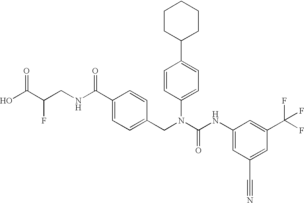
OC(C(CNC(C1=CC=C(CN(C(NC2=CC(C#N)=CC(C(F)(F)F)=C2)=O)C2=CC=C(C3CCCCC3)C=C2)C=C1)=O)F)=O
